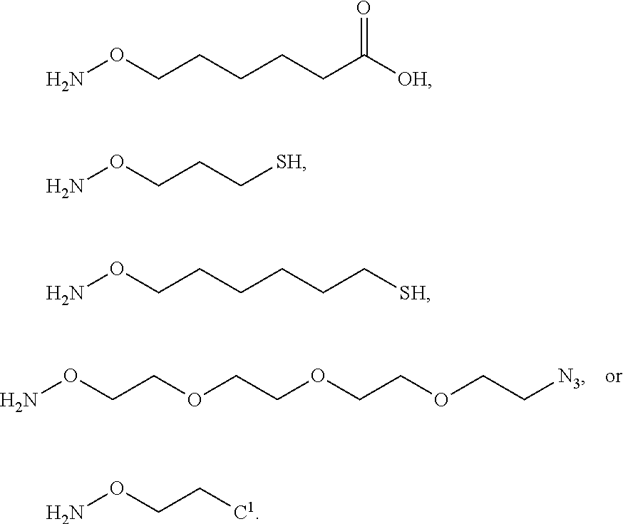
NOCCOCCOCCOCC[N3].NOCCCCCC([OH])=O.NOCCC[SH].NOCCCCCC[SH].NOCC[C1]
